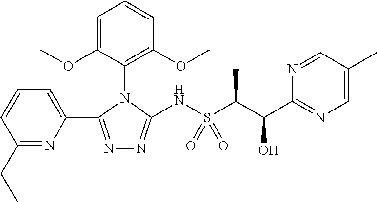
C1=CC=C(C2=NN=C(NS(C(C(C3=NC=C(C)C=N3)O)C)(=O)=O)N2C2=C(OC)C=CC=C2OC)N=C1CC
